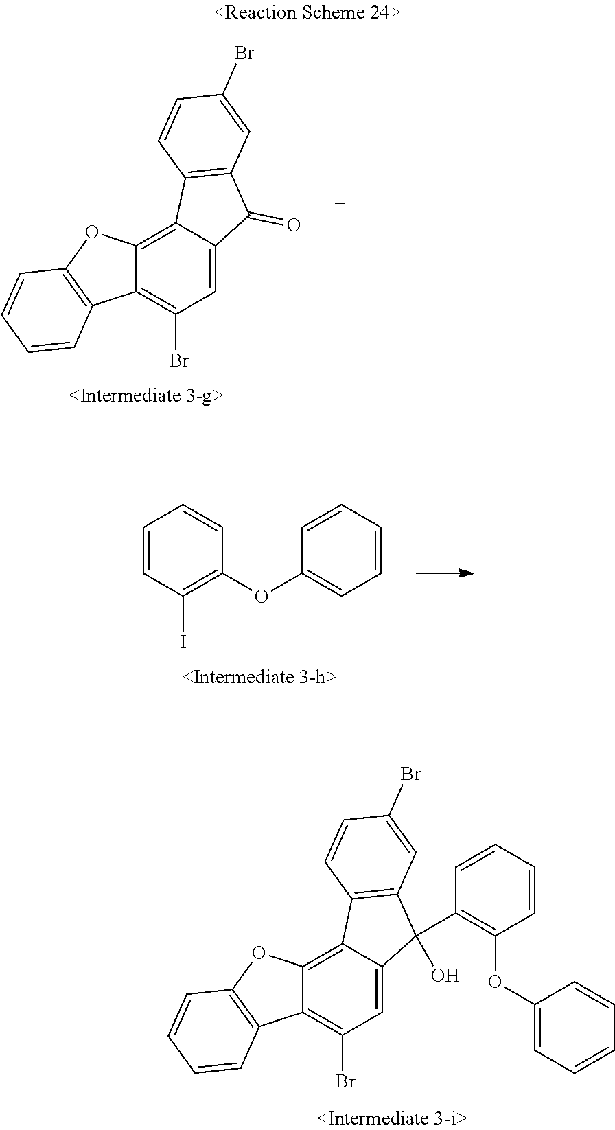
C12=C3C(=C(Br)C=C1C(=O)C1=C2C=CC(Br)=C1)C1=C(O3)C=CC=C1.C1=CC(I)=C(OC2=CC=CC=C2)C=C1.C12=C3C(=C(Br)C=C1C(O)(C1=C(OC4=CC=CC=C4)C=CC=C1)C1=C2C=CC(Br)=C1)C1=C(O3)C=CC=C1
